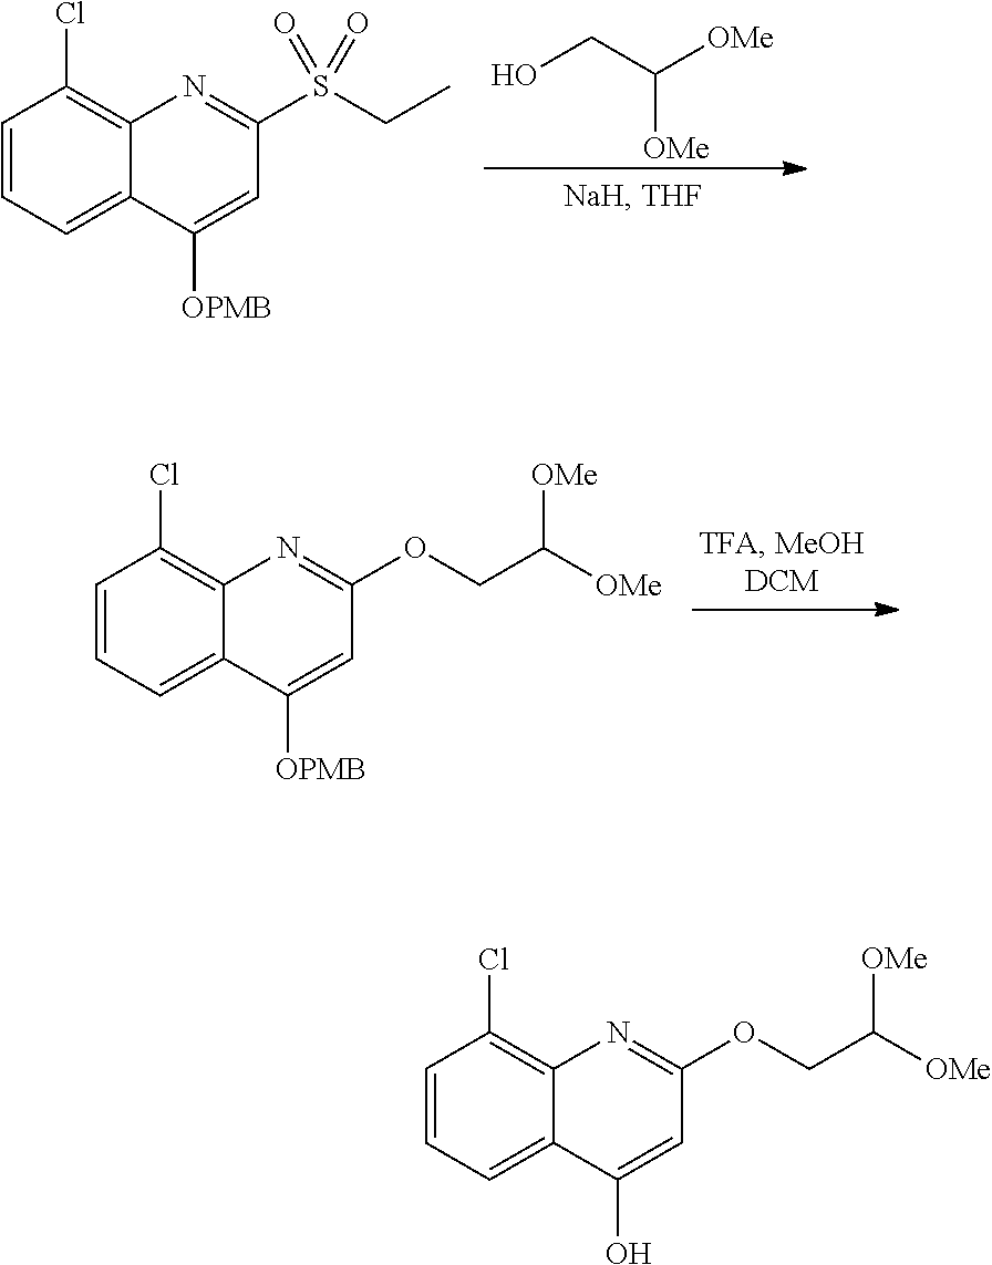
[OMe]C(CO)[OMe].C1=CC=C2C(=C1Cl)N=C(S(CC)(=O)=O)C=C2[OPMB].C1=CC=C2C(=C1Cl)N=C(OCC([OMe])[OMe])C=C2[OPMB].C1=CC=C2C(=C1Cl)N=C(OCC([OMe])[OMe])C=C2O
